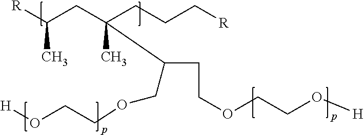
[R]C(CC(CCC[R])(C)C(CCOCCO[H])COCCO[H])C
